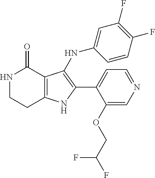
N1CCC2=C(C1=O)C(NC1=CC(F)=C(F)C=C1)=C(C1=CC=NC=C1OCC(F)F)N2
